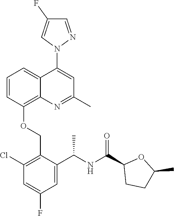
C1=CC(OCC2=C(Cl)C=C(F)C=C2C(NC(C2CCC(C)O2)=O)C)=C2C(=C1)C(N1N=CC(F)=C1)=CC(C)=N2
